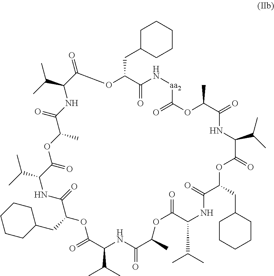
O=C1C(C(C)C)NC(=O)C(C)OC(=O)C(C(C)C)NC(=O)C(CC2CCCCC2)OC(=O)C(C(C)C)NC(=O)C(C)OC(=O)C(C(C)C)NC(=O)C(CC2CCCCC2)OC(=O)C(C(C)C)NC(=O)C(C)OC(=O)[aa2]NC(=O)C(CC2CCCCC2)O1
